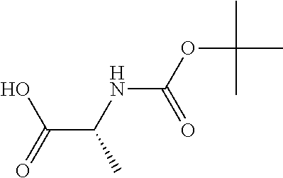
C(C(=O)O)(NC(OC(C)(C)C)=O)C
